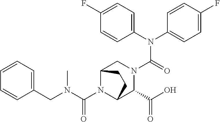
C(N1C2C(C(O)=O)N(C(N(C3=CC=C(F)C=C3)C3=CC=C(F)C=C3)=O)CC1CC2)(N(CC1=CC=CC=C1)C)=O
